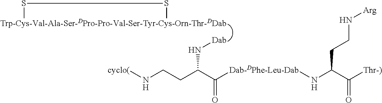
[Trp-Cys-Val-Ala-Ser-DPro-Pro-Val-Ser-Tyr-Cys-Orn-Thr-DDab]1SS1.[Dab]NC(CCN[cyclo(])C([Dab-DPhe-Leu-Dab]NC(C([Thr-)])=O)CCN[Arg])=O
